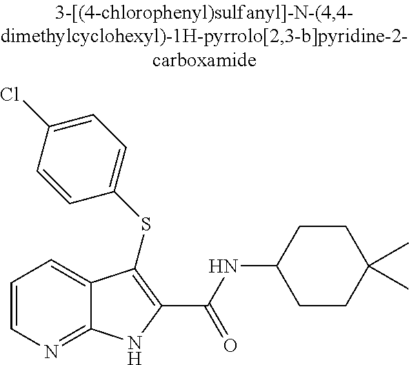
N(C1CCC(C)(C)CC1)C(C1=C(SC2=CC=C(Cl)C=C2)C2=CC=CN=C2N1)=O
